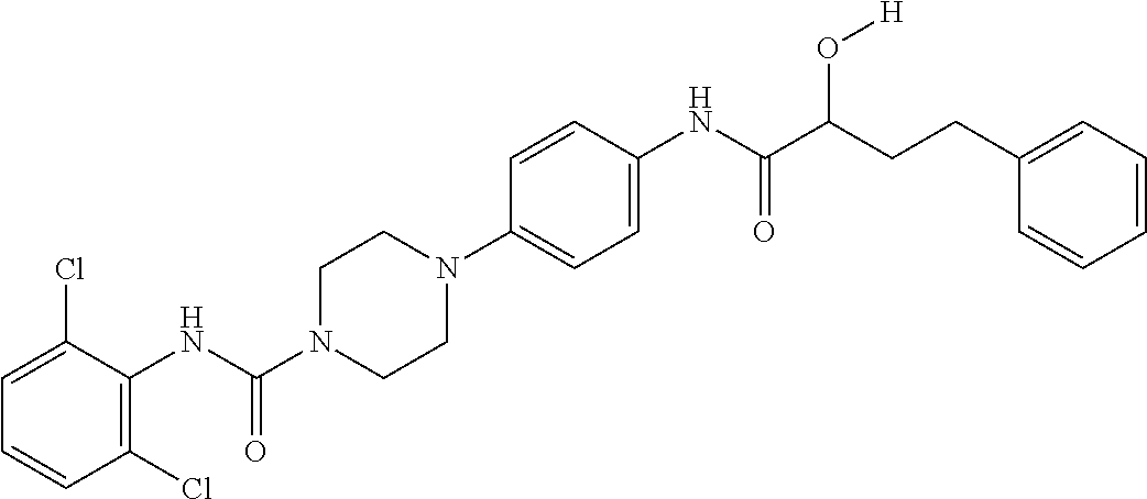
C1=C(Cl)C(NC(N2CCN(C3=CC=C(NC(C(CCC4=CC=CC=C4)O[H])=O)C=C3)CC2)=O)=C(Cl)C=C1
